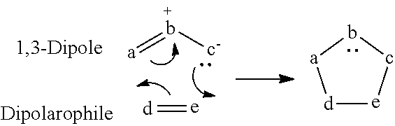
[d]1[e]c-b[a]1.[a]=[b+][c-].[d]=[e]
